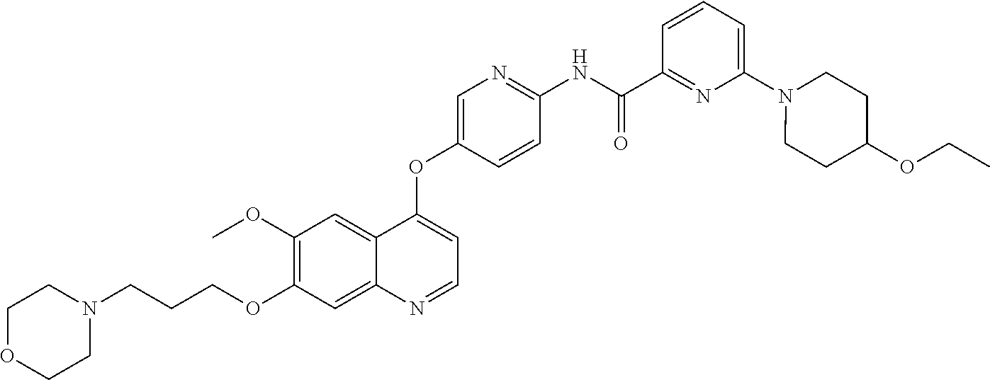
C1OCCN(CCCOC2=C(OC)C=C3C(=C2)N=CC=C3OC2=CN=C(NC(C3=NC(N4CCC(OCC)CC4)=CC=C3)=O)C=C2)C1
